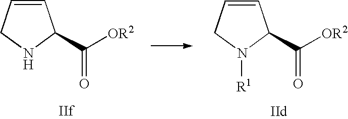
C1=CCNC1C([OR2])=O.C1=CCN([R1])C1C([OR2])=O
